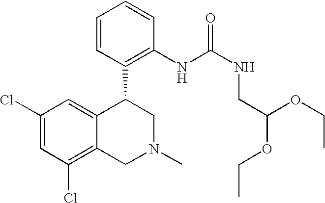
C1(Cl)=CC(Cl)=C2C(=C1)C(C1=C(NC(NCC(OCC)OCC)=O)C=CC=C1)CN(C)C2
